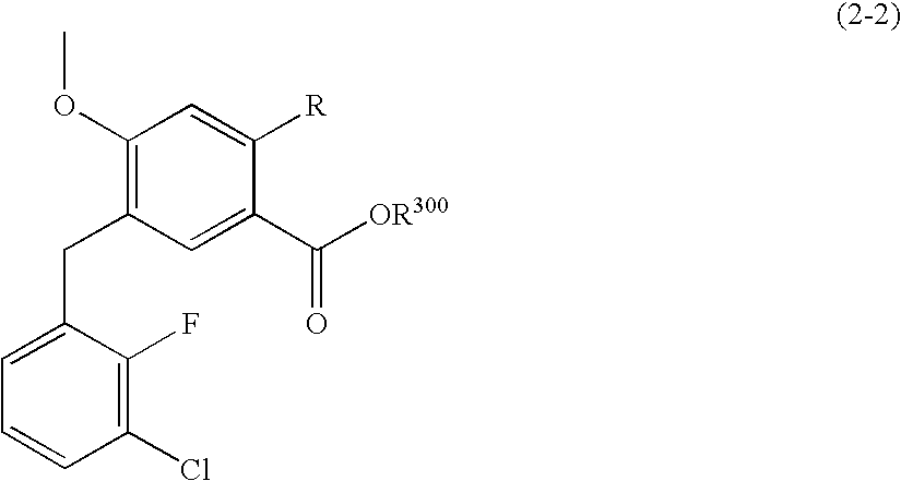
C1(OC)=C(CC2=CC=CC(Cl)=C2F)C=C(C([OR300])=O)C([R])=C1
